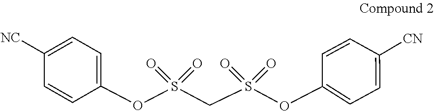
C1(OS(CS(OC2=CC=C([CN])C=C2)(=O)=O)(=O)=O)=CC=C([NC])C=C1
